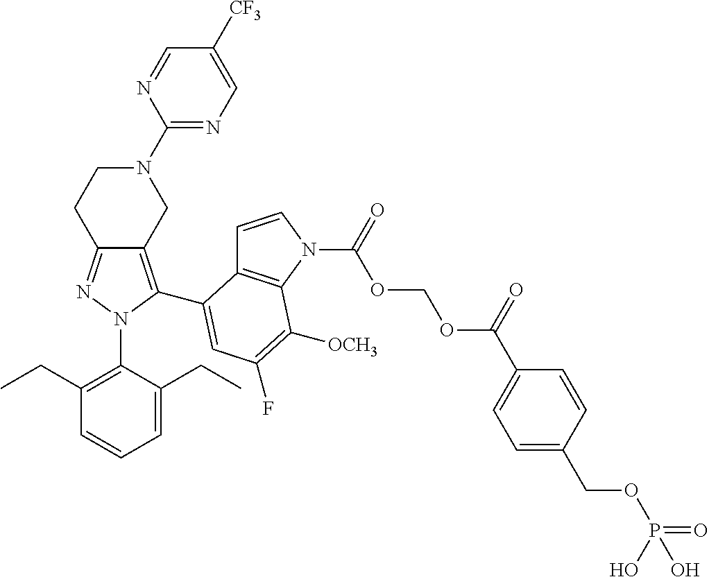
C12=NN(C3=C(CC)C=CC=C3CC)C(C3=CC(F)=C([OCH3])C4=C3C=CN4C(OCOC(C3=CC=C(COP(=O)(O)O)C=C3)=O)=O)=C1CN(C1=NC=C([CF3])C=N1)CC2
